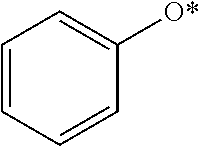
C1=CC=CC([O*])=C1
